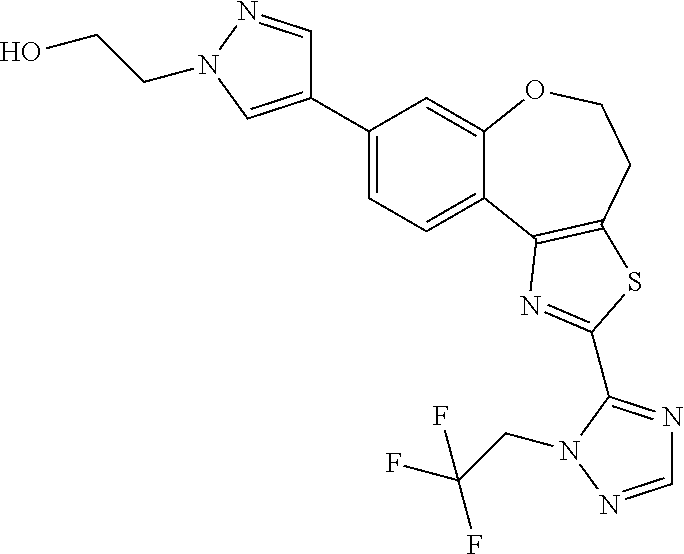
C1(C2=CN(CCO)N=C2)=CC=C2C(=C1)OCCC1=C2N=C(C2=NC=NN2CC(F)(F)F)S1
